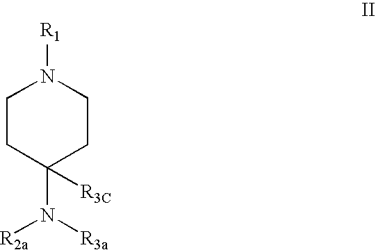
C1CC(N([R2a])[R3a])([R3C])CCN1[R1]
